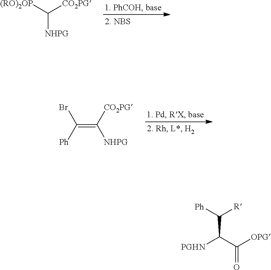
[(RO)2OP]C([CO2PG])[NHPG].BrC(=C([CO2PG])[NHPG])[Ph].[PGHN]C(C([Ph])[R])C([OPG])=O
